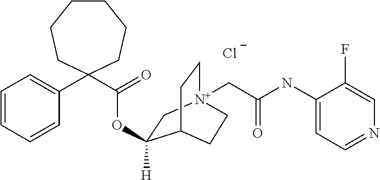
C1=CC=CC(C2(C(OC3([H])C[N+]4(CC(NC5=CC=NC=C5F)=O)CCC3CC4)=O)CCCCCC2)=C1.[Cl-]
